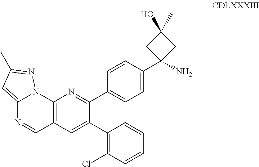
C12=CC(C)=NN1C1=C(C=N2)C=C(C2=C(Cl)C=CC=C2)C(C2=CC=C(C3(N)CC(C)(O)C3)C=C2)=N1
